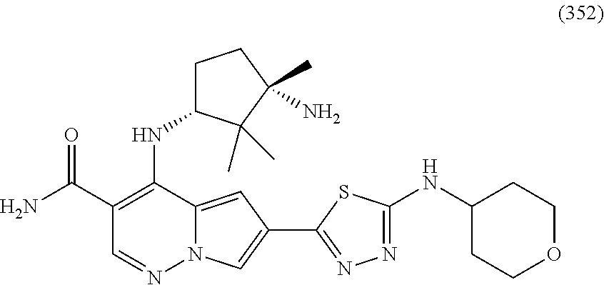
N12C(=CC(C3=NN=C(NC4CCOCC4)S3)=C1)C(NC1CCC(C)(N)C1(C)C)=C(C(=O)N)C=N2
